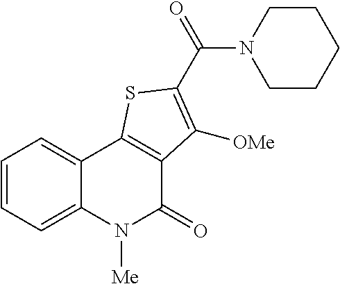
C1=CC=C2C(=C1)C1=C(C(=O)N2[Me])C([OMe])=C(C(N2CCCCC2)=O)S1
